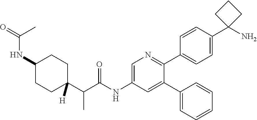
C1(NC(C)=O)CCC(C(C(NC2=CN=C(C3=CC=C(C4(N)CCC4)C=C3)C(C3=CC=CC=C3)=C2)=O)C)([H])CC1
